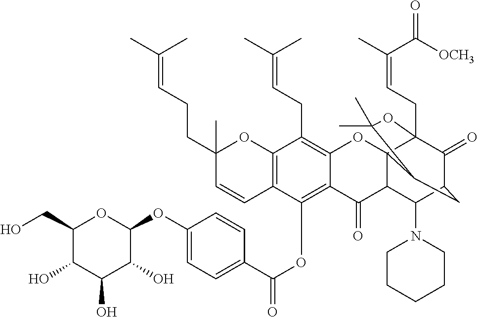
C1(O)C(CO)OC(OC2=CC=C(C(OC3=C4C(=C(CC=C(C)C)C5=C3C=CC(C)(CCC=C(C)C)O5)OC35C(C4=O)C(N4CCCCC4)C4C(=O)C3(CC=C(C)C(=O)[OCH3])OC(C)(C)C5C4)=O)C=C2)C(O)C1O
